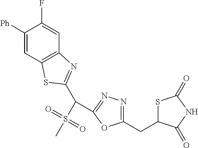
C1([Ph])=CC2=C(C=C1F)N=C(C(S(C)(=O)=O)C1=NN=C(CC3SC(=O)NC3=O)O1)S2
